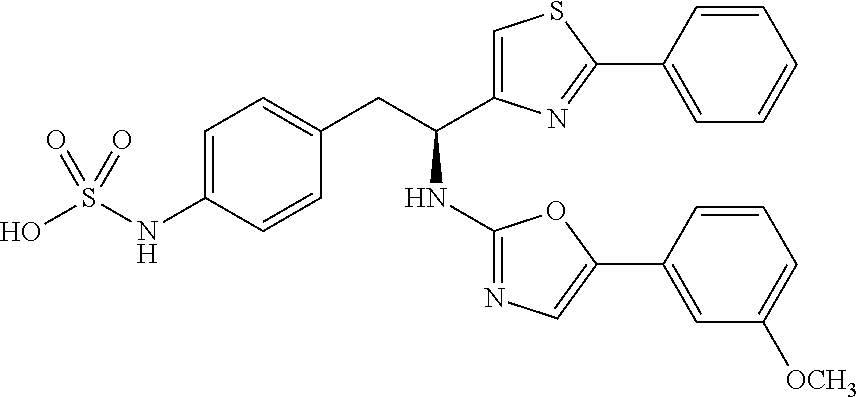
C1=C(C(CC2=CC=C(NS(O)(=O)=O)C=C2)NC2=NC=C(C3=CC([OCH3])=CC=C3)O2)N=C(C2=CC=CC=C2)S1
